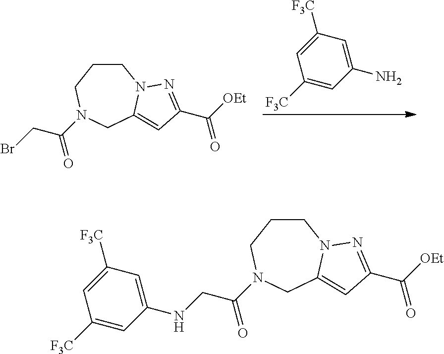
C1(N)=CC([F3C])=CC([F3C])=C1.C1C2=CC(C([OEt])=O)=NN2CCCN1C(CBr)=O.C1C2=CC(C([OEt])=O)=NN2CCCN1C(CNC1=CC([F3C])=CC([F3C])=C1)=O
